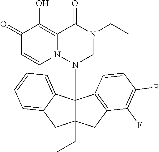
C1(=O)C=CN2C(=C1O)C(=O)N(CC)CN2C12C(CC)(CC3=C1C=CC(F)=C3F)CC1=CC=CC=C21
